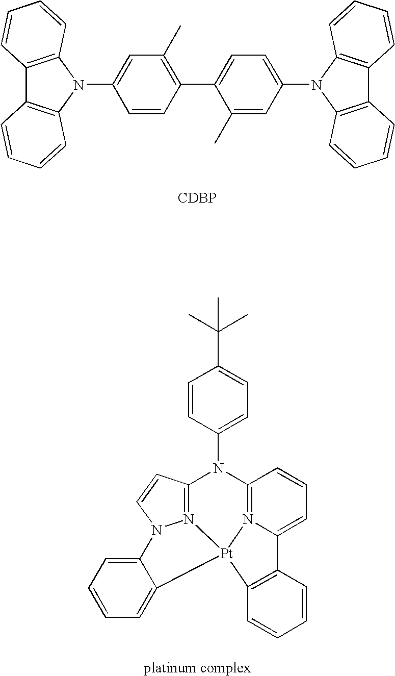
C1=CC(N2C3=N4C(=CC=C3)C3=C(C=CC=C3)[Pt]43N4=C2C=CN4C2=CC=CC=C23)=CC=C1C(C)(C)C.C1=CC(C2=CC=C(N3C4=C(C5=C3C=CC=C5)C=CC=C4)C=C2C)=C(C)C=C1N1C2=C(C3=C1C=CC=C3)C=CC=C2.[CDBP]
